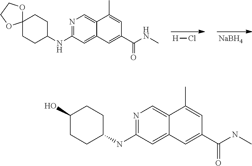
N1=C(NC2CCC(O)CC2)C=C2C(=C1)C(C)=CC(C(NC)=O)=C2.N1=C(NC2CCC3(CC2)OCCO3)C=C2C(=C1)C(C)=CC(C(NC)=O)=C2.[NaBH4].[H]Cl
